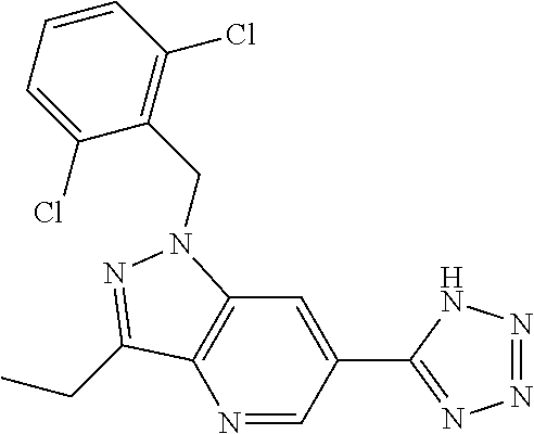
N1=CC(C2=NN=NN2)=CC2=C1C(CC)=NN2CC1=C(Cl)C=CC=C1Cl
